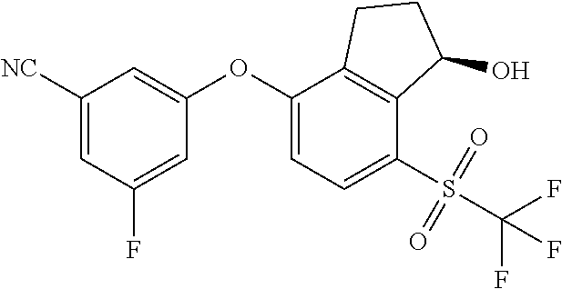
C1([NC])=CC(F)=CC(OC2=CC=C(S(=O)(=O)C(F)(F)F)C3=C2CCC3O)=C1
